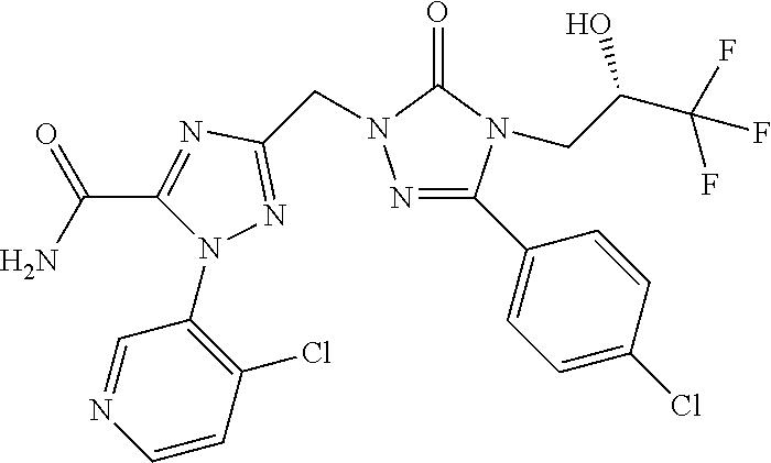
C1=NC=CC(Cl)=C1N1C(C(N)=O)=NC(CN2N=C(C3=CC=C(Cl)C=C3)N(CC(C(F)(F)F)O)C2=O)=N1
